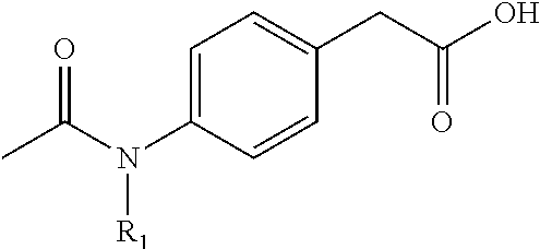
C1=C(CC(O)=O)C=CC(N(C(C)=O)[R1])=C1
